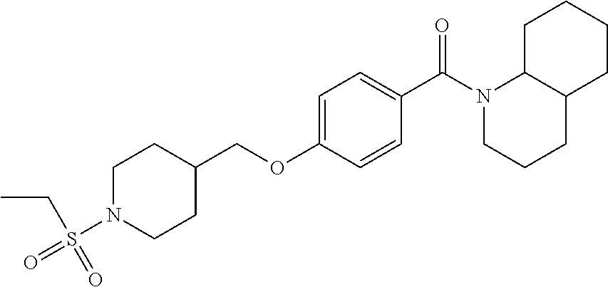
C1N(S(=O)(CC)=O)CCC(COC2=CC=C(C(N3CCCC4C3CCCC4)=O)C=C2)C1
